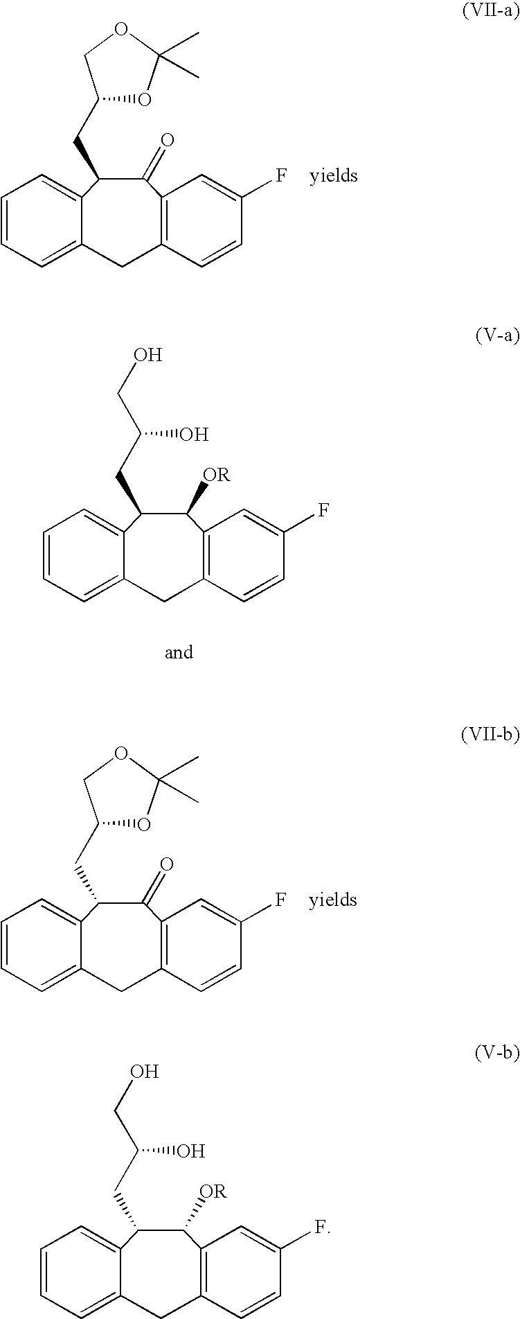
C1=CC=C2C(=C1)C(CC1OC(C)(C)OC1)C(=O)C1=C(C2)C=CC(F)=C1.C1=CC=C2C(=C1)C(CC1OC(C)(C)OC1)C(=O)C1=C(C2)C=CC(F)=C1.C1=CC=C2C(=C1)C(CC(O)CO)C([OR])C1=C(C2)C=CC(F)=C1.C1=CC=C2C(=C1)C(CC(O)CO)C([OR])C1=C(C2)C=CC(F)=C1
